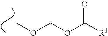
COCOC([R1])=O
